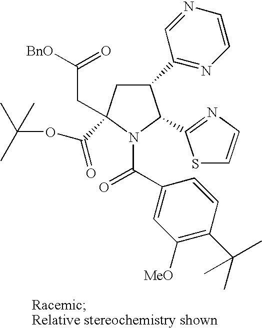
C1(C2=NC=CN=C2)CC(C(OC(C)(C)C)=O)(CC([BnO])=O)N(C(C2=CC([MeO])=C(C(C)(C)C)C=C2)=O)C1C1=NC=CS1
